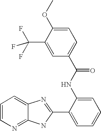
C12=NC=CC=C1N=C(C1=CC=CC=C1NC(=O)C1=CC=C(OC)C(C(F)(F)F)=C1)N2
